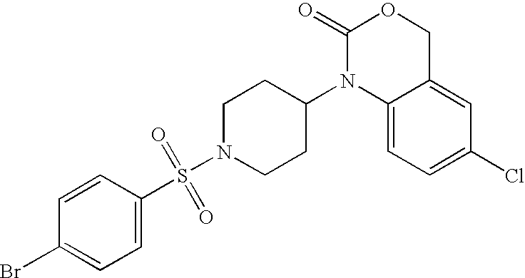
C1(=O)N(C2CCN(S(=O)(=O)C3=CC=C(Br)C=C3)CC2)C2=CC=C(Cl)C=C2CO1
